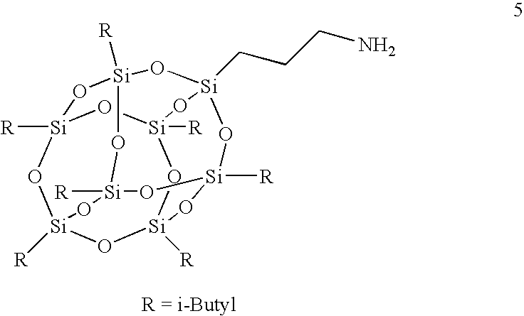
O1[Si]2([R])O[Si]3([R])O[Si]4([R])O[Si]1([R])O[Si]1(CCCN)O[Si]([R])(O2)O[Si]([R])(O3)O[Si]([R])(O1)O4
